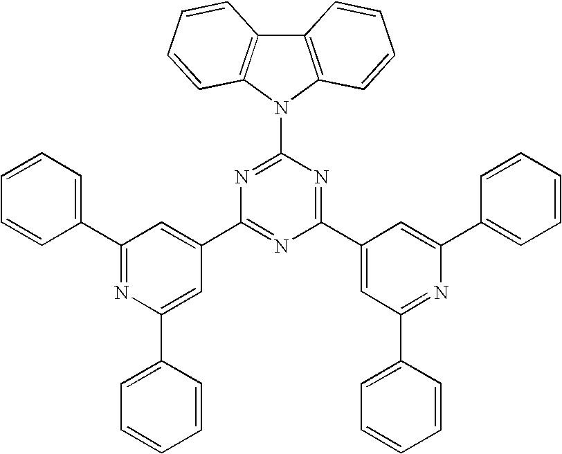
C1(C2=CC(C3=CC=CC=C3)=NC(C3=CC=CC=C3)=C2)=NC(C2=CC(C3=CC=CC=C3)=NC(C3=CC=CC=C3)=C2)=NC(N2C3=C(C4=C2C=CC=C4)C=CC=C3)=N1
